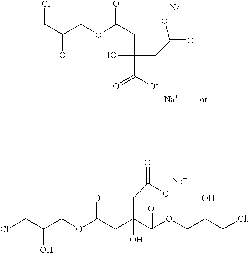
ClCC(COC(CC(C(OCC(CCl)O)=O)(CC([O-])=O)O)=O)O.[Na].C(C(COC(CC(C([O-])=O)(CC([-O])=O)O)=O)O)Cl.[Na].[Na]
